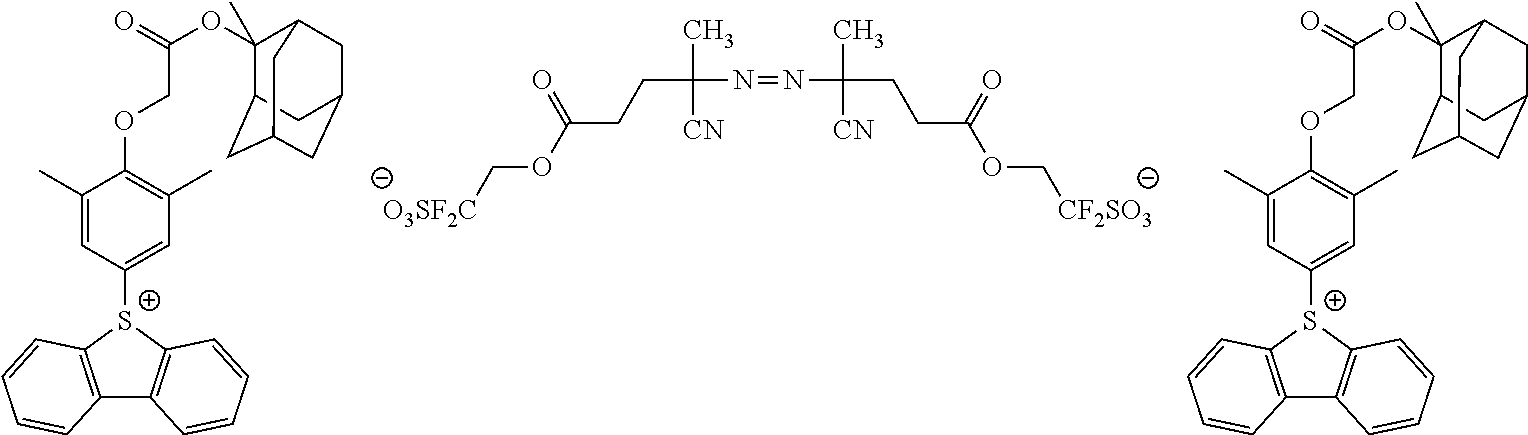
C(C(N=NC(CCC(OC[CF2SO3])=O)(C)[CN])(C)[CN])CC(OC[O3SF2C])=O.[S+]1(C2=CC(C)=C(OCC(OC3(C)C4CC5CC(CC3C5)C4)=O)C(C)=C2)C2=C(C3=C1C=CC=C3)C=CC=C2.[S+]1(C2=CC(C)=C(OCC(OC3(C)C4CC5CC(CC3C5)C4)=O)C(C)=C2)C2=C(C3=C1C=CC=C3)C=CC=C2
